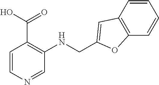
C1(CNC2=C(C(O)=O)C=CN=C2)=CC2=C(O1)C=CC=C2
